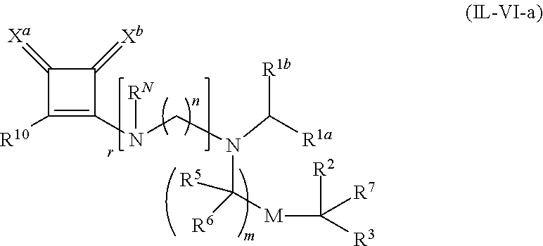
C1(=[Xb])C(=[Xa])C([R10])=C1N(CN(C([R1b])[R1a])C([M]C([R2])([R3])[R7])([R6])[R5])[RN]
